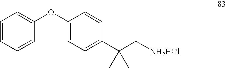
C1=CC=CC(OC2=CC=C(C(C[NH2HCl])(C)C)C=C2)=C1
